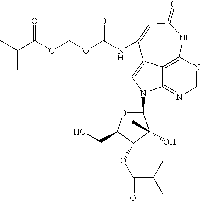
C12=C3N=CN=C1N(C1OC(CO)C(OC(C(C)C)=O)C1(O)C)C=C2C(NC(OCOC(C(C)C)=O)=O)=CC(=O)N3
